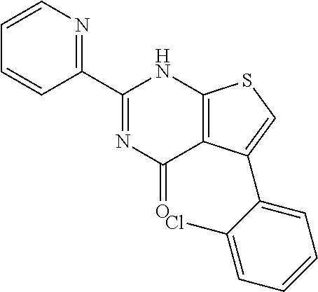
C1(C2=NC=CC=C2)=NC(=O)C2=C(N1)SC=C2C1=CC=CC=C1Cl
